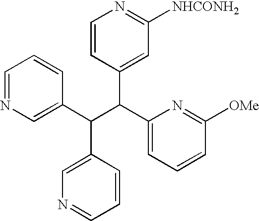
C1=NC=C(C(C(C2=CC=CC([OMe])=N2)C2=CC([NHCONH2])=NC=C2)C2=CN=CC=C2)C=C1
